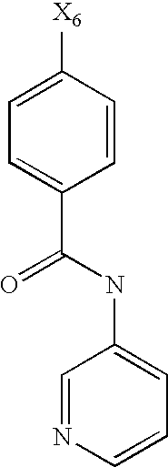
C1=C([X6])C=CC(C(NC2=CC=CN=C2)=O)=C1
